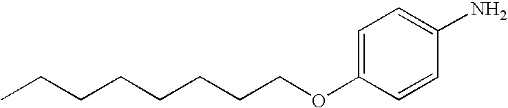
C1=C(OCCCCCCCC)C=CC(N)=C1
